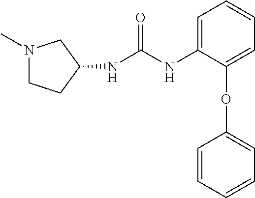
N1(C)CCC(NC(=O)NC2=CC=CC=C2OC2=CC=CC=C2)C1
